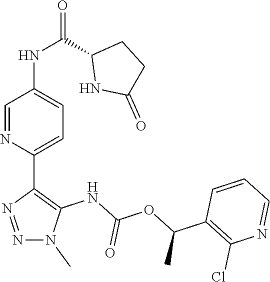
N1(C)N=NC(C2=CC=C(NC(C3NC(=O)CC3)=O)C=N2)=C1NC(OC(C1=C(Cl)N=CC=C1)C)=O
